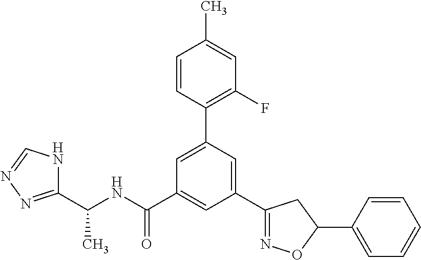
C1(C(NC(C2=CC(C3=NOC(C4=CC=CC=C4)C3)=CC(C3=C(F)C=C(C)C=C3)=C2)=O)C)=NN=CN1
